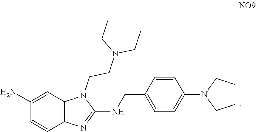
C1=CC(CNC2=NC3=C(N2CCN(CC)CC)C=C(N)C=C3)=CC=C1N(CC)CC
